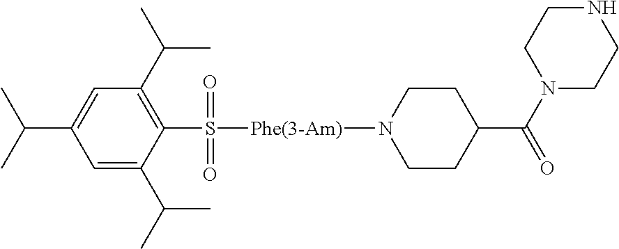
C1(C(C)C)=CC(C(C)C)=C(S(=O)(=O)[Phe(3-Am)]N2CCC(C(N3CCNCC3)=O)CC2)C(C(C)C)=C1
